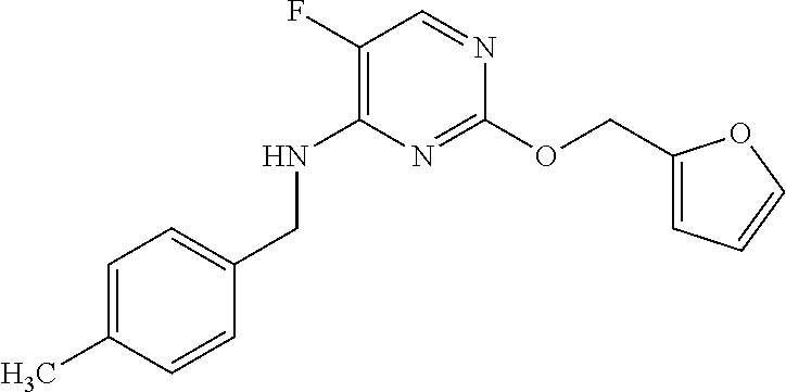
C1(F)=C(NCC2=CC=C(C)C=C2)N=C(OCC2=CC=CO2)N=C1
